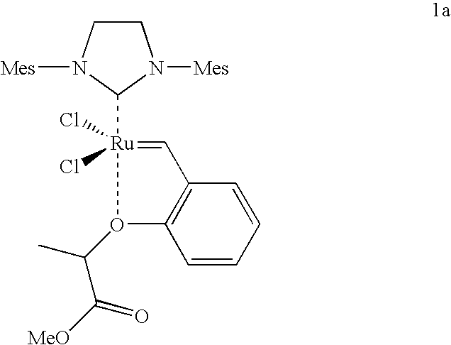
C1CN([Mes])C([Ru]2(Cl)(Cl)=CC3=C(C=CC=C3)O2C(C([MeO])=O)C)N1[Mes]
